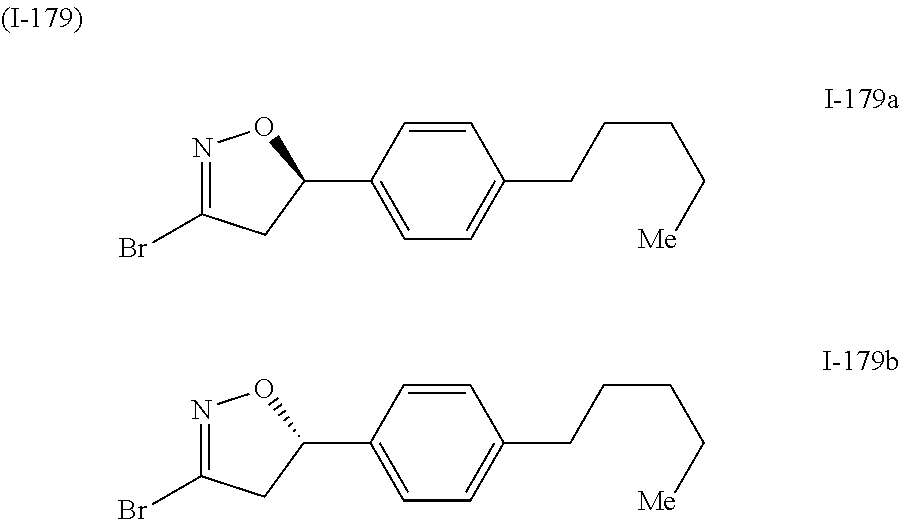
N1=C(Br)CC(C2=CC=C(CCCC[Me])C=C2)O1.N1=C(Br)CC(C2=CC=C(CCCC[Me])C=C2)O1
